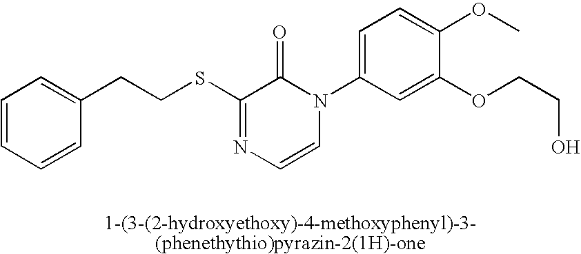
C(CSC1=NC=CN(C2=CC=C(OC)C(OCCO)=C2)C1=O)C1=CC=CC=C1
